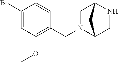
N1C2CN(CC3=C(OC)C=C(Br)C=C3)C(C1)C2
